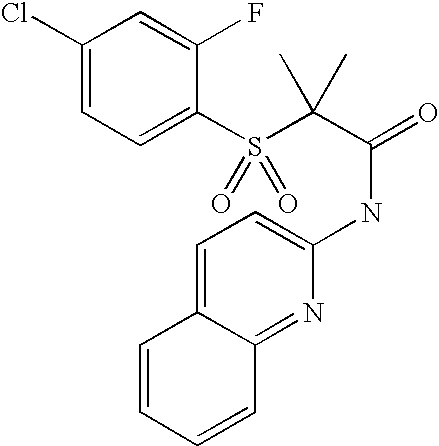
C1(Cl)=CC=C(S(C(C(=O)NC2=CC=C3C(=N2)C=CC=C3)(C)C)(=O)=O)C(F)=C1
